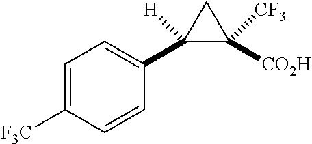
C1=C([F3C])C=CC(C2([H])C([CO2H])([CF3])C2)=C1
